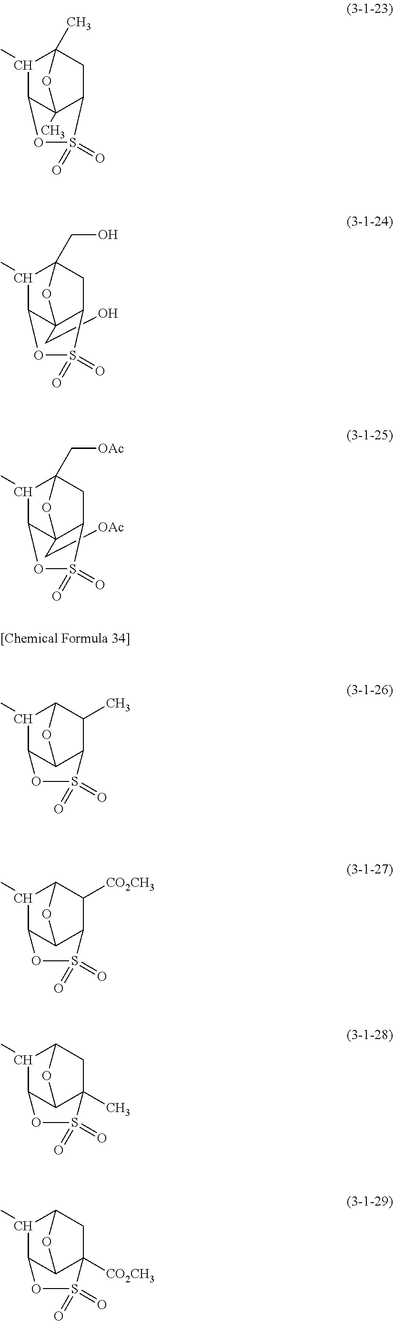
C12C3C(C(C)C(C1C)O3)OS2(=O)=O.C12(C)C3C(C)C(C)(CC1S(=O)(=O)O3)O2.C12(CO)C3C(C)C(CO)(CC1S(=O)(=O)O3)O2.C12(C[OAc])C3C(C)C(C[OAc])(CC1S(=O)(=O)O3)O2.C12C3C(C(C)C(C1[CO2CH3])O3)OS2(=O)=O.C12(C)C3C(C(C)C(C1)O3)OS2(=O)=O.C12([CO2CH3])C3C(C(C)C(C1)O3)OS2(=O)=O
